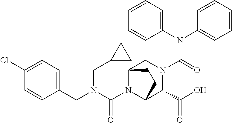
C(N1C2C(C(=O)O)N(C(N(C3=CC=CC=C3)C3=CC=CC=C3)=O)CC1CC2)(N(CC1=CC=C(Cl)C=C1)CC1CC1)=O
